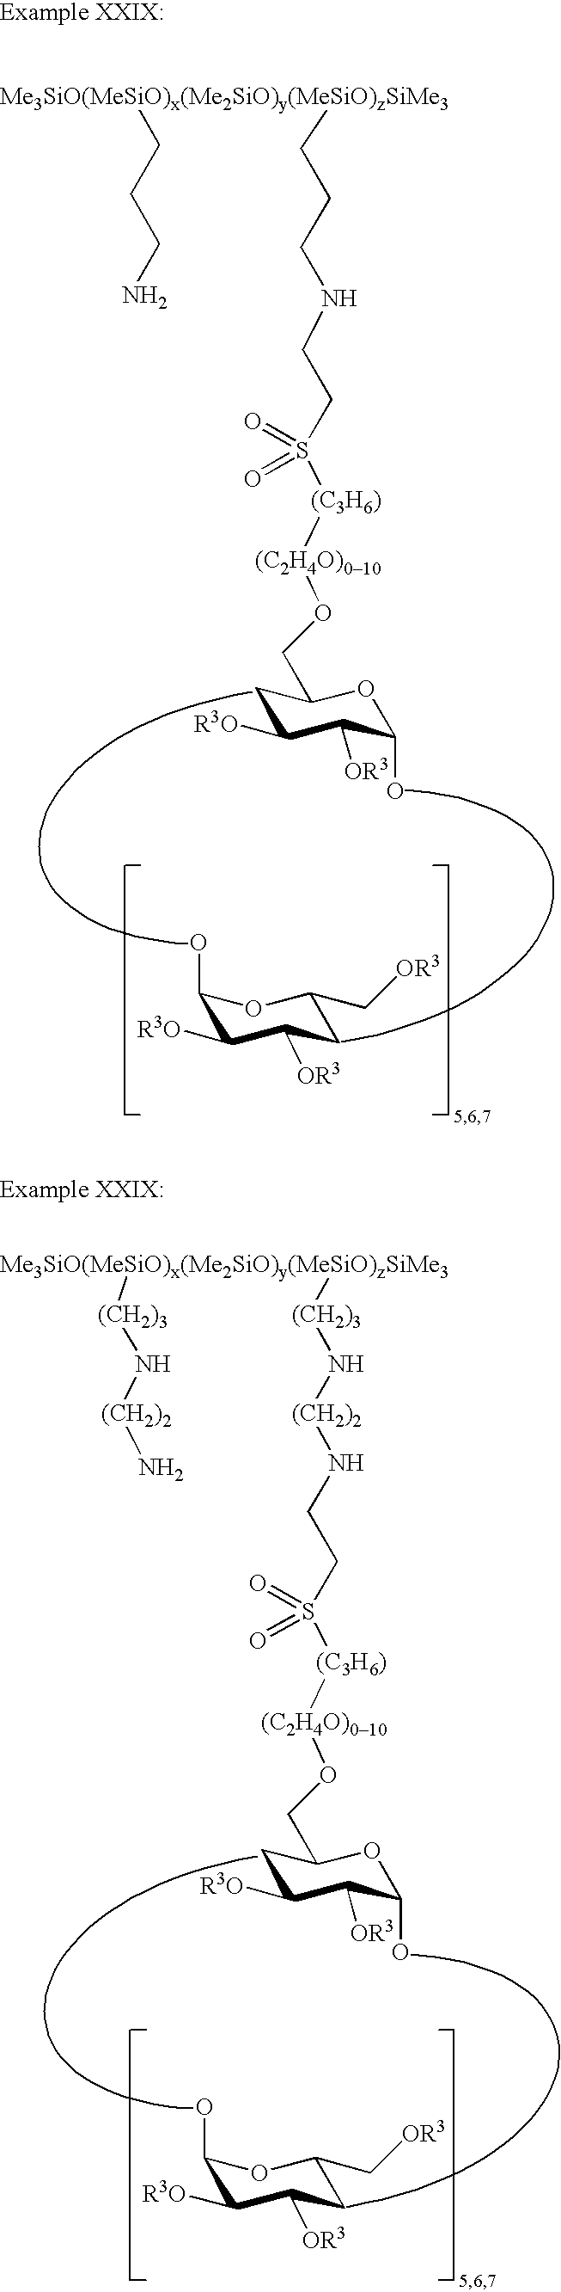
C1(O)C([R3O])C([OR3])CC(C[OR3])O1.[Me3SiO(MeSiO)x(Me2SiO)y(MeSiO)zSiMe3](CCCNCCS([(C3H6)][(C2H4O)010]OCC1CC([R3O])C([OR3])C(O)O1)(=O)=O)CCCN.C1(O)C([R3O])C([OR3])CC(C[OR3])O1.[Me3SiO(MeSiO)x(Me2SiO)y(MeSiO)zSiMe3]([(CH2)3]N[(CH2)2]NCCS([(C3H6)][(C2H4O)010]OCC1CC([R3O])C([OR3])C(O)O1)(=O)=O)[(CH2)3]N[(CH2)2]N
